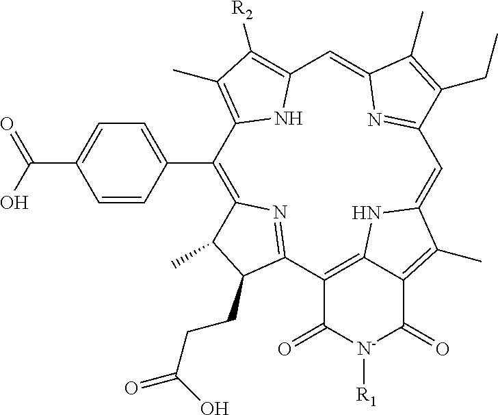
C1(C2=CC=C(C(O)=O)C=C2)=C2N=C(C3=C4NC(=CC5=NC(=CC6=C([R2])C(C)=C1N6)C(C)=C5CC)C(C)=C4C(=O)[N-]([R1])C3=O)C(CCC(=O)O)C2C
